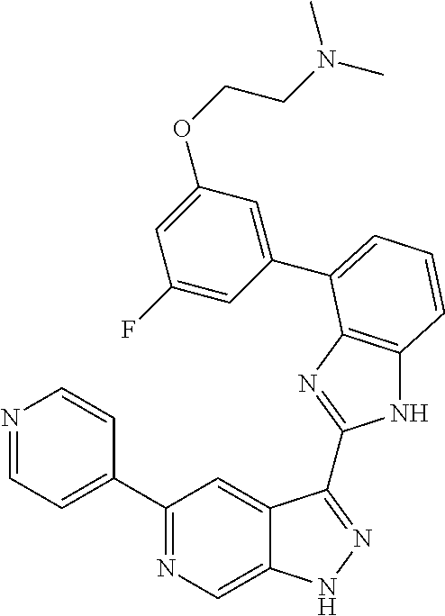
C1(C2=NC=C3C(=C2)C(C2=NC4=C(N2)C=CC=C4C2=CC(OCCN(C)C)=CC(F)=C2)=NN3)=CC=NC=C1
